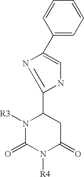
N1([R3])C(=O)N([R4])C(=O)CC1C1=NC(C2=CC=CC=C2)=CN1
